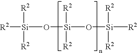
[R2][Si](O[Si](O[Si]([R2])([R2])[R2])([R2])[R2])([R2])[R2]
